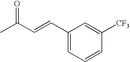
CC(C=CC1=CC=CC([CF3])=C1)=O
